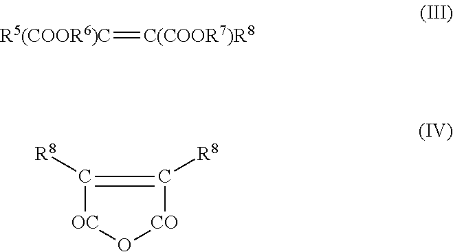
[R5(COOR6)C]=[C(COOR7)R8].C1([R8])=C([R8])[CO]O[OC]1
